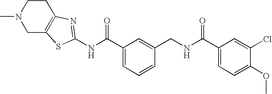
N(C(C1=CC=CC(CNC(C2=CC=C(OC)C(Cl)=C2)=O)=C1)=O)C1=NC2=C(CN(C)CC2)S1
